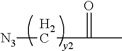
[N3]CC(=O)C
